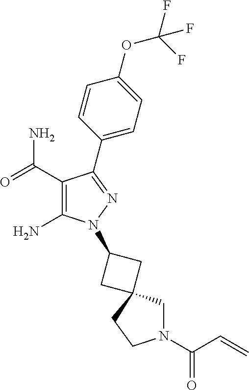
C1(C(=O)N)=C(N)N(C2CC3(CN(C(=O)C=C)CC3)C2)N=C1C1=CC=C(OC(F)(F)F)C=C1
